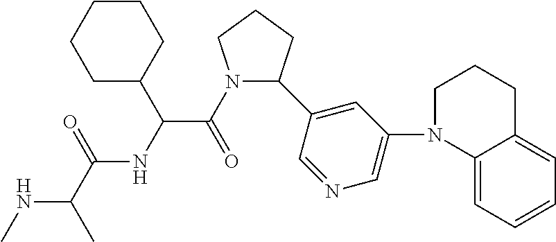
N1(C(=O)C(NC(C(C)NC)=O)C2CCCCC2)C(C2=CC(N3C4=CC=CC=C4CCC3)=CN=C2)CCC1
